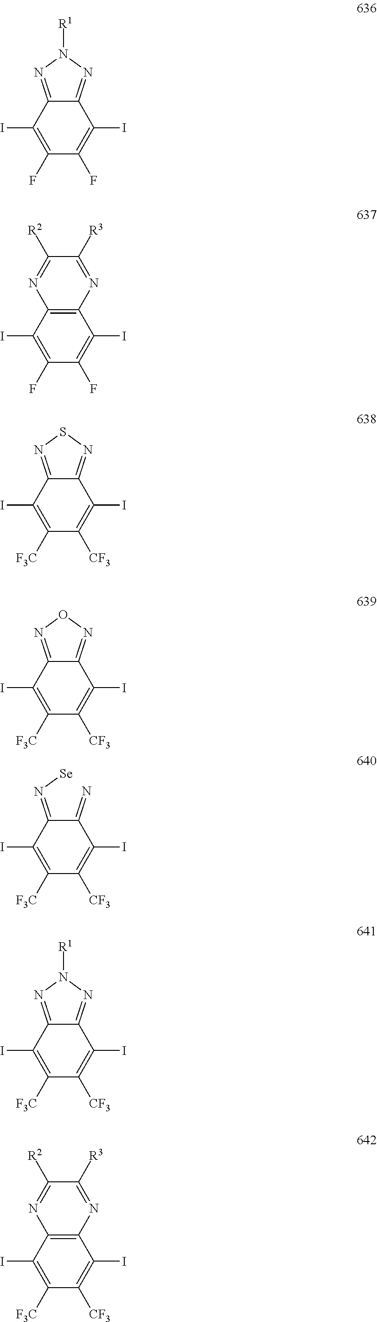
C1(F)=C(I)C2=NN([R1])N=C2C(I)=C1F.C1(F)=C(I)C2=C(C(I)=C1F)N=C([R3])C([R2])=N2.C1([F3C])=C(I)C2=NSN=C2C(I)=C1[CF3].C1([F3C])=C(I)C2=NON=C2C(I)=C1[CF3].C1([F3C])=C(I)C(=N[Se])C(=N)C(I)=C1[CF3].C1([F3C])=C(I)C2=NN([R1])N=C2C(I)=C1[CF3].C1([F3C])=C(I)C2=C(C(I)=C1[CF3])N=C([R3])C([R2])=N2
